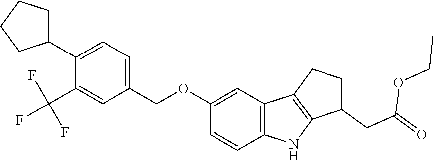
C1(COC2=CC3=C(C=C2)NC2=C3CCC2CC(=O)OCC)=CC=C(C2CCCC2)C(C(F)(F)F)=C1
